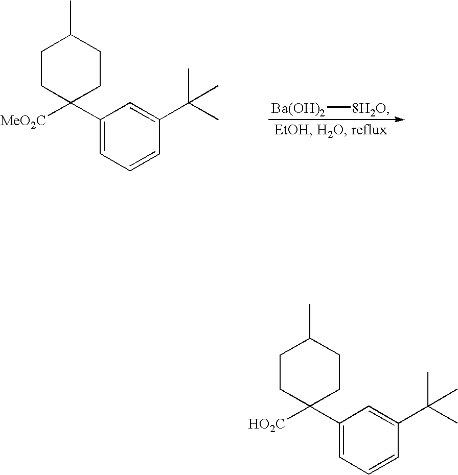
C1(C2([MeO2C])CCC(C)CC2)=CC=CC(C(C)(C)C)=C1.[Ba(OH)2][8H2O].C1(C2([HO2C])CCC(C)CC2)=CC=CC(C(C)(C)C)=C1
